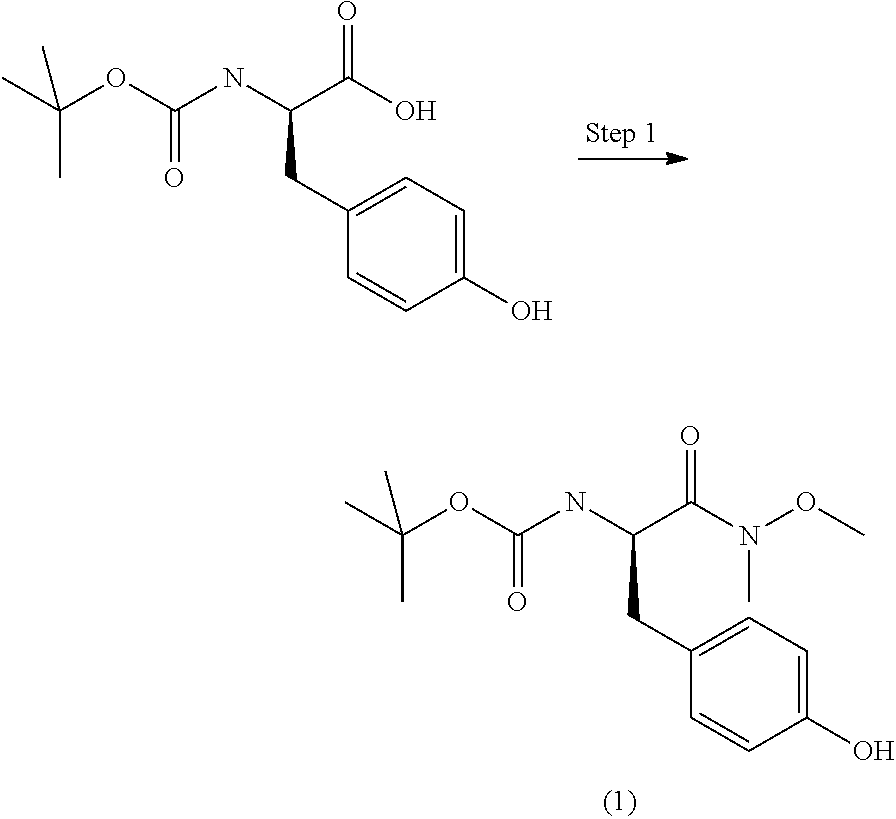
OC1=CC=C(CC(NC(OC(C)(C)C)=O)C(O)=O)C=C1.OC1=CC=C(CC(NC(OC(C)(C)C)=O)C(N(OC)C)=O)C=C1
